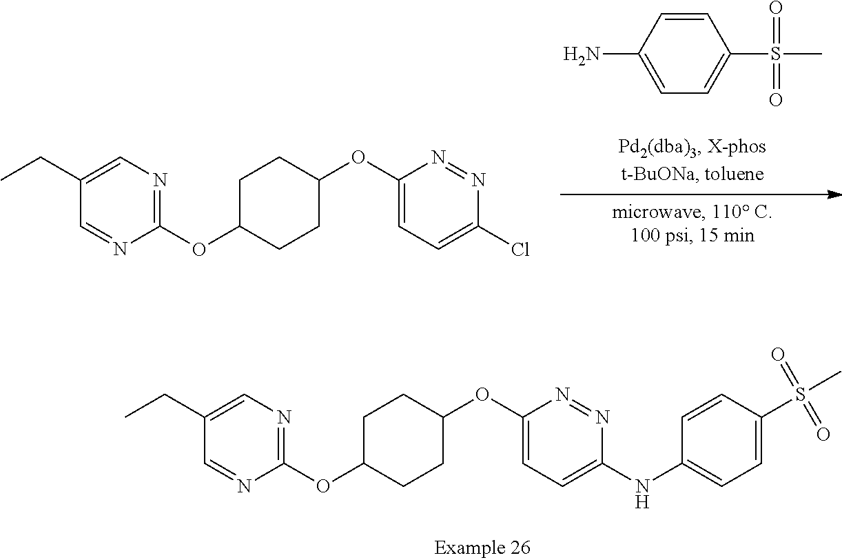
C1C(OC2=NC=C(CC)C=N2)CCC(OC2=CC=C(Cl)N=N2)C1.C1=CC(N)=CC=C1S(=O)(=O)C.C1C(OC2=NC=C(CC)C=N2)CCC(OC2=CC=C(NC3=CC=C(S(C)(=O)=O)C=C3)N=N2)C1
